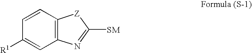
C1([R1])=CC2=C(C=C1)[Z]C([SM])=N2
